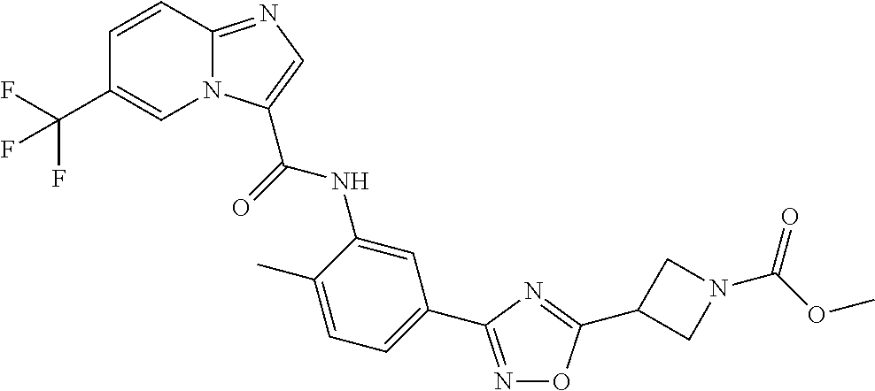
N1=C(C2=CC=C(C)C(NC(=O)C3=CN=C4N3C=C(C(F)(F)F)C=C4)=C2)N=C(C2CN(C(=O)OC)C2)O1
